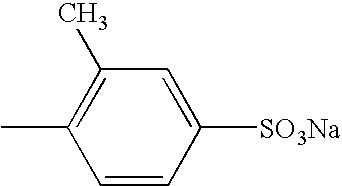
C1=CC([SO3Na])=CC(C)=C1C
